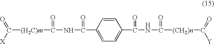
[(H2C)m](C([X])=O)C(NC(C1=CC=C(C(NC([(CH2)n]C([Y])=O)=O)=O)C=C1)=O)=O
